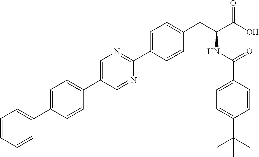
C1=C(C2=CC=C(C3=CN=C(C4=CC=C(CC(NC(=O)C5=CC=C(C(C)(C)C)C=C5)C(O)=O)C=C4)N=C3)C=C2)C=CC=C1
